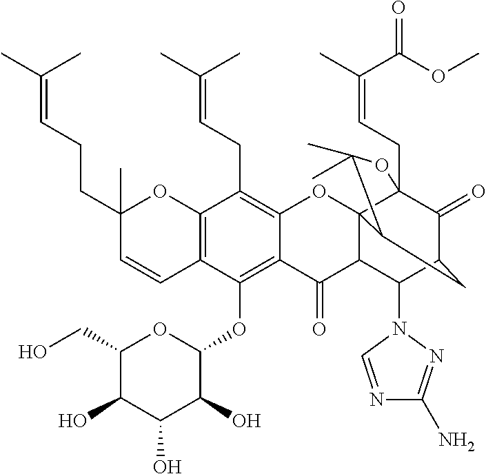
C12=C(C=CC(CCC=C(C)C)(C)O1)C(OC1OC(CO)C(O)C(O)C1O)=C1C(=C2CC=C(C)C)OC23C4(CC=C(C)C(OC)=O)C(=O)C(CC2C(C)(C)O4)C(N2C=NC(N)=N2)C3C1=O
